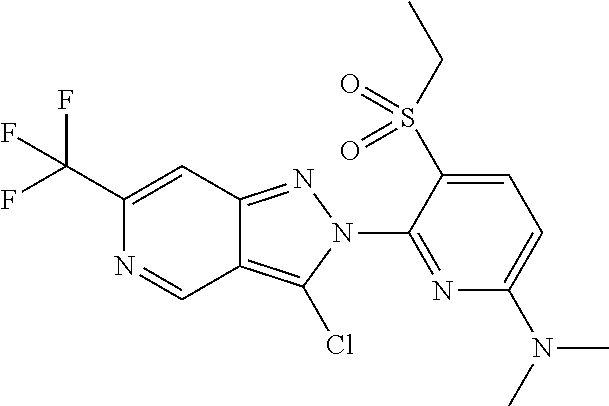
C1(C(F)(F)F)=CC2=NN(C3=NC(N(C)C)=CC=C3S(CC)(=O)=O)C(Cl)=C2C=N1
